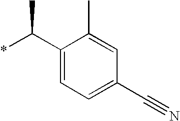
C1(C(*)C)=CC=C(C#N)C=C1C
